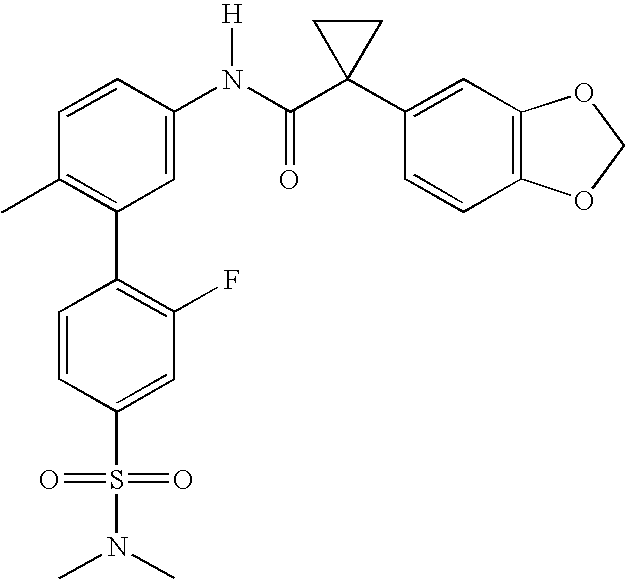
C1=CC(N(C(C2(C3=CC4=C(C=C3)OCO4)CC2)=O)[H])=CC(C2=C(F)C=C(S(=O)(=O)N(C)C)C=C2)=C1C
